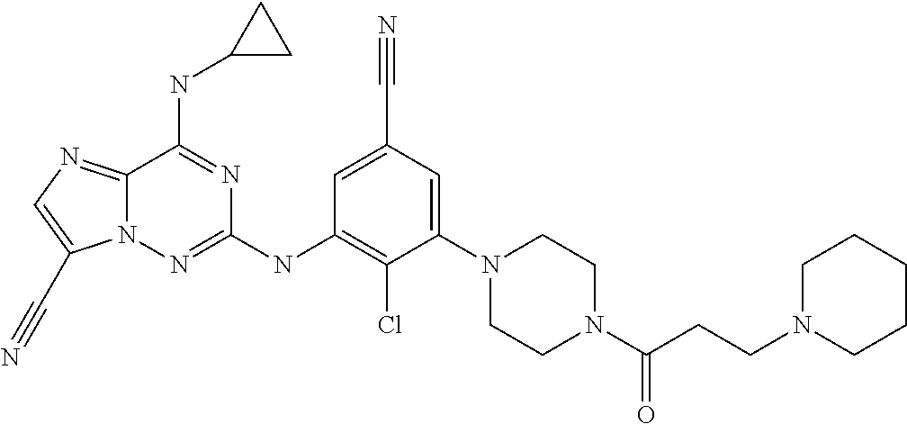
C1=C(C#N)C=C(N2CCN(C(CCN3CCCCC3)=O)CC2)C(Cl)=C1NC1=NN2C(=NC=C2C#N)C(NC2CC2)=N1
